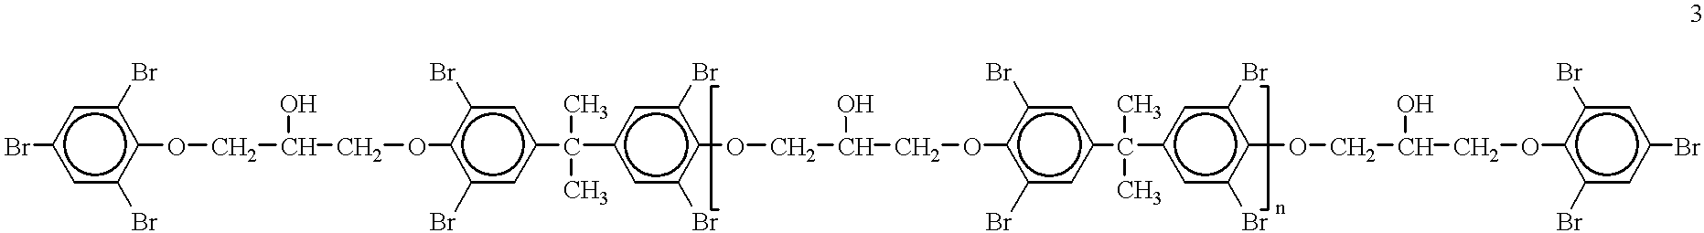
c1c(Br)c(OCC(COc2c(Br)cc(C(c3cc(Br)c(OCC(COc4c(Br)cc(C(c5cc(Br)c(OCC(COc6c(Br)cc(Br)cc6Br)O)c(Br)c5)(C)C)cc4Br)O)c(Br)c3)(C)C)cc2Br)O)c(Br)cc1Br
